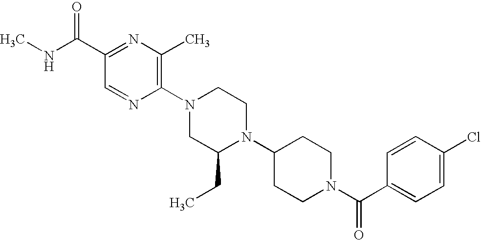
C1(C(NC)=O)=NC(C)=C(N2CC(CC)N(C3CCN(C(C4=CC=C(Cl)C=C4)=O)CC3)CC2)N=C1
